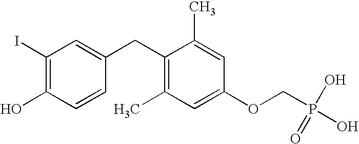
C1(I)=C(O)C=CC(CC2=C(C)C=C(OCP(O)(O)=O)C=C2C)=C1
